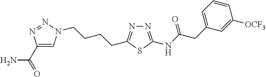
C1(C(N)=O)=CN(CCCCC2=NN=C(NC(CC3=CC=CC([OCF3])=C3)=O)S2)N=N1
